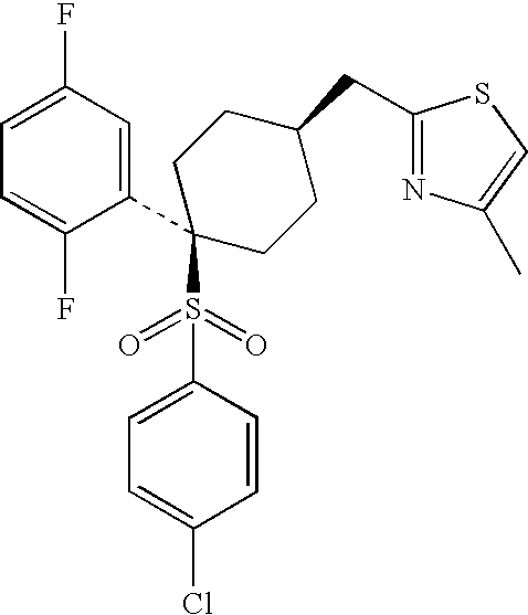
C1=C(F)C=C(C2(S(C3=CC=C(Cl)C=C3)(=O)=O)CCC(CC3=NC(C)=CS3)CC2)C(F)=C1
